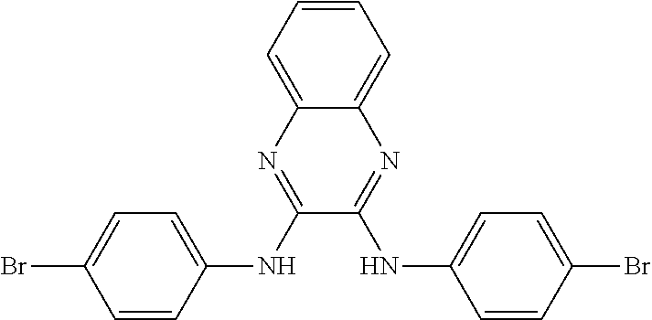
C1=CC=C2C(=C1)N=C(NC1=CC=C(Br)C=C1)C(NC1=CC=C(Br)C=C1)=N2
